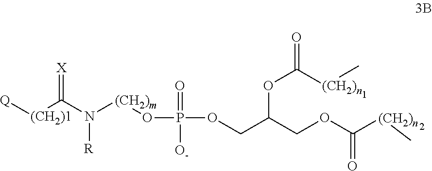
C(N([(CH2)m]OP(=O)(OCC(COC([(CH2)n]C)=O)OC(=O)[(CH2)n]C)[O-])[R])([(CH2)1][Q])=[X]
